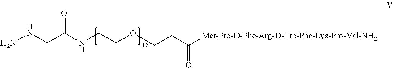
O=C(NCCOCCC([Met-Pro-D-Phe-Arg-D-Trp-Phe-Lys-Pro-Val-NH2])=O)CNN
